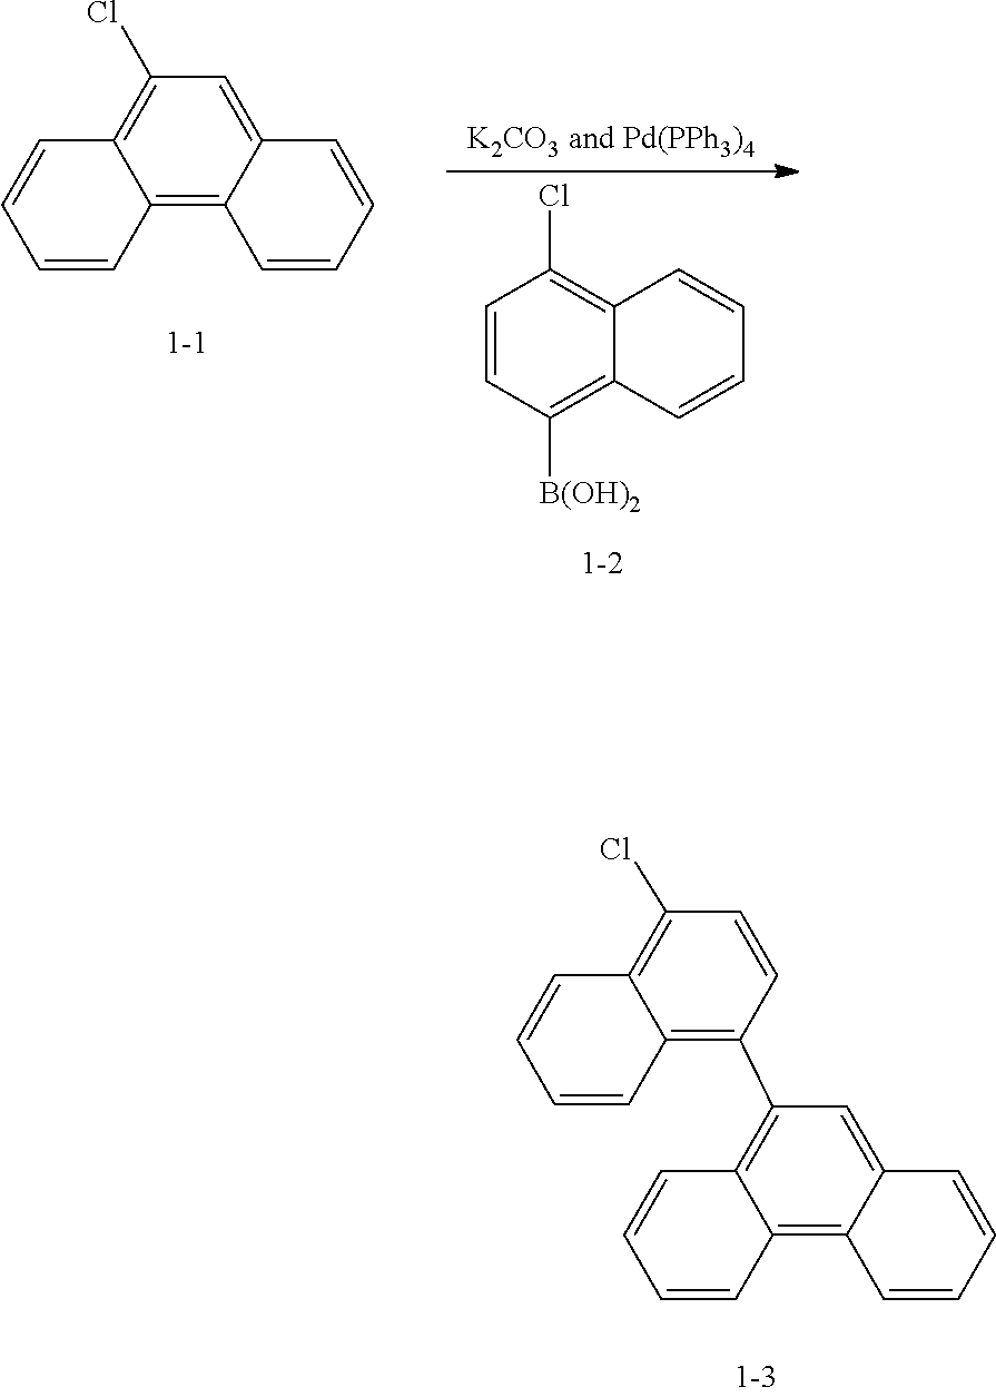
C12=C3C(=CC(Cl)=C1C=CC=C2)C=CC=C3.C1=CC(Cl)=C2C=CC=CC2=C1[B(OH)2].C1(C2=C3C=CC=CC3=C3C(=C2)C=CC=C3)=C2C=CC=CC2=C(Cl)C=C1
